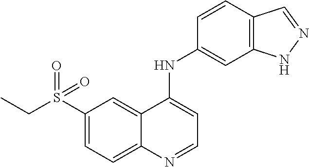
S(C1=CC=C2C(=C1)C(NC1=CC3=C(C=C1)C=NN3)=CC=N2)(CC)(=O)=O
